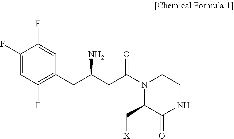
C1(F)=CC(F)=C(CC(CC(N2C(C[X])C(=O)NCC2)=O)N)C=C1F
